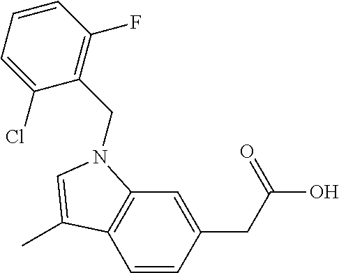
C1=C(CC(O)=O)C=CC2=C1N(CC1=C(F)C=CC=C1Cl)C=C2C
